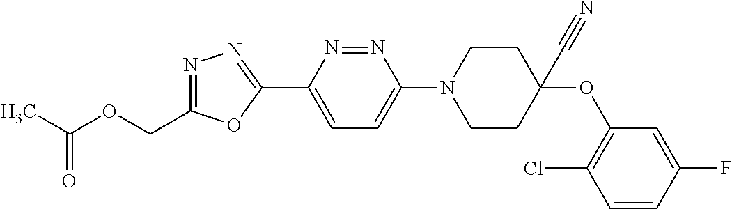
CC(OCC1=NN=C(C2=CC=C(N3CCC(C#N)(OC4=C(Cl)C=CC(F)=C4)CC3)N=N2)O1)=O
